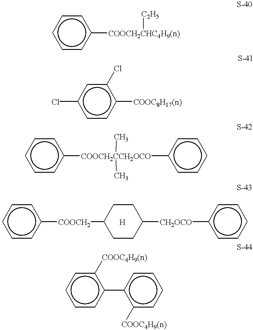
c1cc([COOCH2CHC4H9(n)][C2H5])ccc1.c1cc([COOC8H17(n)])c(Cl)cc1Cl.c1cc([COOCH2CCH2OCO](C)(C)c2ccccc2)ccc1.c1cc([COOCH2]C2CCC([CH2OCO]c3ccccc3)CC2)ccc1.[H].c1cc(-c2c([COOC4H9(n)])cccc2)c([COOC4H9(n)])cc1
